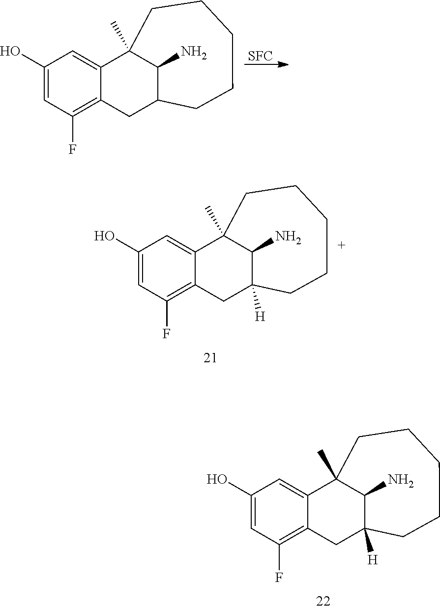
C1(O)=CC(F)=C2C(=C1)C1(C)C(N)C([H])(C2)CCCCC1.C1(O)=CC(F)=C2C(=C1)C1(C)C(N)C(C2)CCCCC1.[SFC].C1(O)=CC(F)=C2C(=C1)C1(C)C(N)C([H])(C2)CCCCC1
